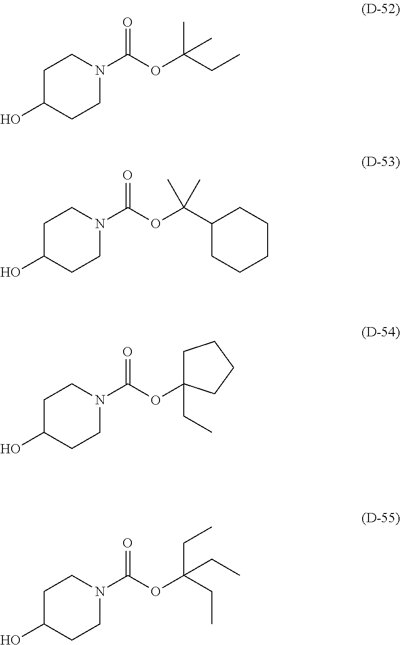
C1C(O)CCN(C(=O)OC(CC)(C)C)C1.C1C(O)CCN(C(=O)OC(C2CCCCC2)(C)C)C1.C1C(O)CCN(C(=O)OC2(CC)CCCC2)C1.C1C(O)CCN(C(=O)OC(CC)(CC)CC)C1
